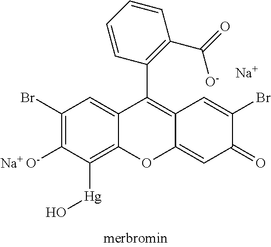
C1(Br)=C([Na+ O-])C([Hg]O)=C2C(=C1)C(C1=C(C(=O)[O-])C=CC=C1)=C1C(=CC(=O)C(Br)=C1)O2.[Na]
